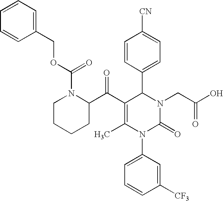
C1CCCC(C(C2=C(C)N(C3=CC=CC([CF3])=C3)C(=O)N(CC(O)=O)C2C2=CC=C([CN])C=C2)=O)N1C(OCC1=CC=CC=C1)=O
